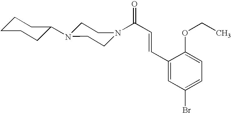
C(C=CC1=CC(Br)=CC=C1OCC)(=O)N1CCN(C2CCCCC2)CC1
